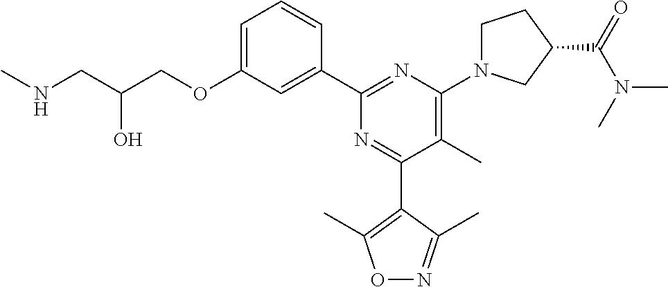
C1=C(OCC(CNC)O)C=C(C2=NC(N3CCC(C(=O)N(C)C)C3)=C(C)C(C3=C(C)ON=C3C)=N2)C=C1
